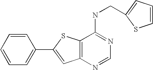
C1=CC=CC=C1C1=CC2=C(S1)C(NCC1=CC=CS1)=NC=N2
